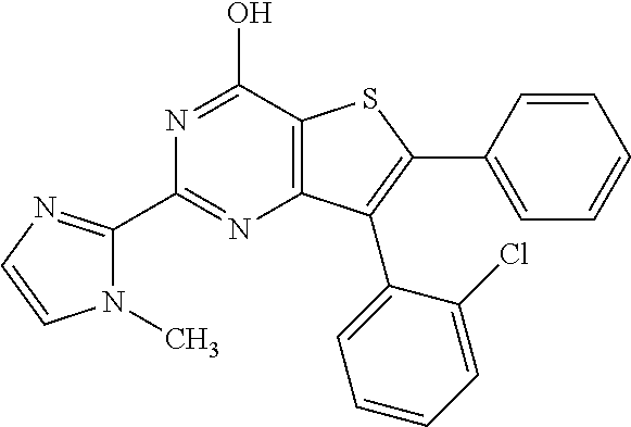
C12=C(C(O)=NC(C3=NC=CN3C)=N1)SC(C1=CC=CC=C1)=C2C1=CC=CC=C1Cl
